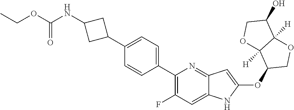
C1(NC(OCC)=O)CC(C2=CC=C(C3=C(F)C=C4C(=N3)C=C(OC3COC5([H])C3([H])OCC5O)N4)C=C2)C1
